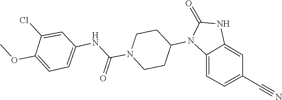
C1CN(C(NC2=CC=C(OC)C(Cl)=C2)=O)CCC1N1C(=O)NC2=CC(C#N)=CC=C12
